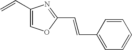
C1(C=C)=COC(C=CC2=CC=CC=C2)=N1
